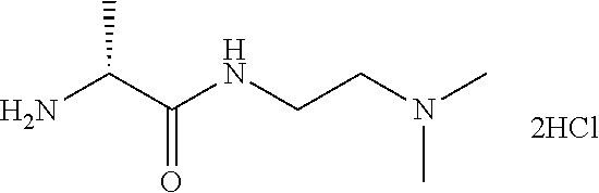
NC(C(NCCN(C)C)=O)C
